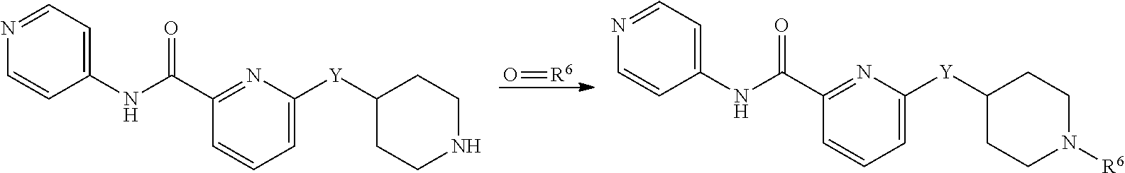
[R6]=O.C1(C(NC2=CC=NC=C2)=O)=NC([Y]C2CCNCC2)=CC=C1.C1(C(NC2=CC=NC=C2)=O)=NC([Y]C2CCN([R6])CC2)=CC=C1
